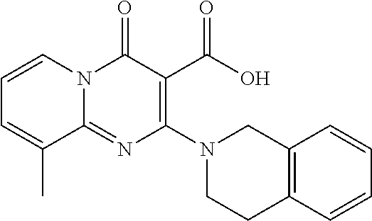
N1(C2=C(C(O)=O)C(=O)N3C(=N2)C(C)=CC=C3)CCC2=C(C1)C=CC=C2
